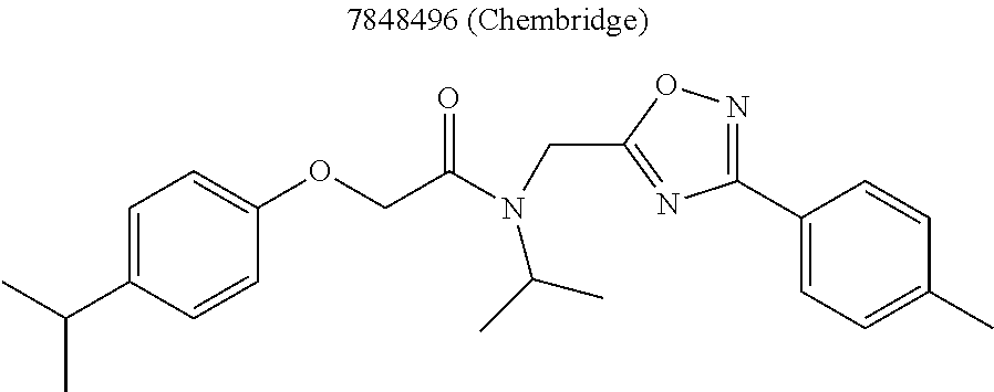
C1(OCC(N(CC2=NC(C3=CC=C(C)C=C3)=NO2)C(C)C)=O)=CC=C(C(C)C)C=C1
